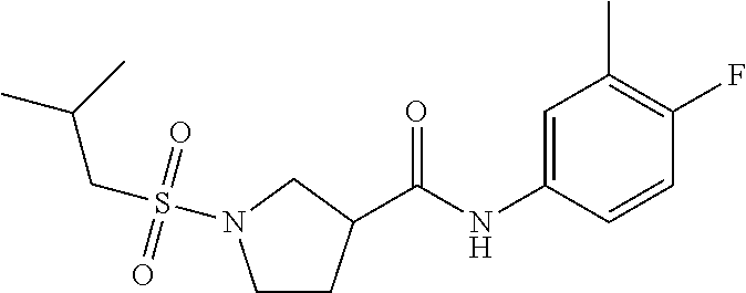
C(NC1=CC(C)=C(F)C=C1)(=O)C1CCN(S(CC(C)C)(=O)=O)C1
